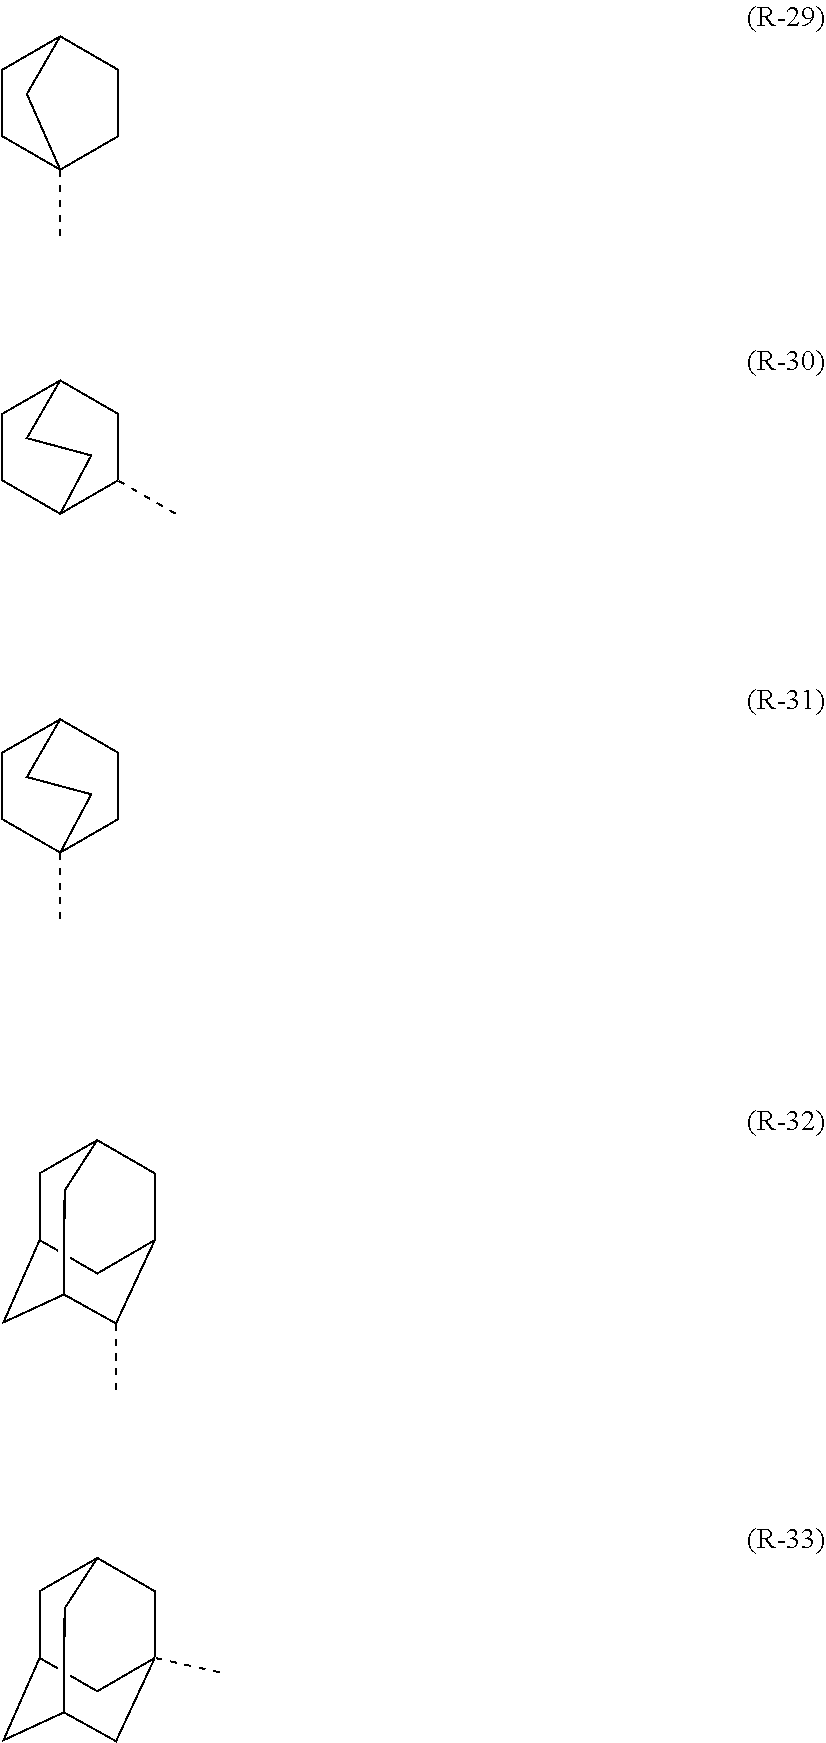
C1CC2(C)CCC1C2.C1CC2C(C)CC1CC2.C1CC2(C)CCC1CC2.C1C2CC3C(C)C(CC1C3)C2.C1C2CC3CC(C)(CC1C3)C2
